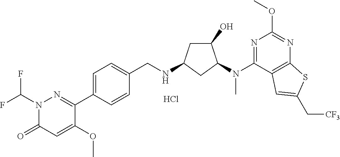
C1(=O)C=C(OC)C(C2=CC=C(CNC3CC(O)C(N(C4=NC(OC)=NC5=C4C=C(C[CF3])S5)C)C3)C=C2)=NN1C(F)F.Cl
